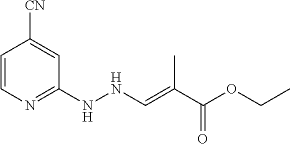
N(C=C(C(OCC)=O)C)NC1=NC=CC([CN])=C1
